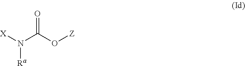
O=C(O[Z])N([X])[Ra]
